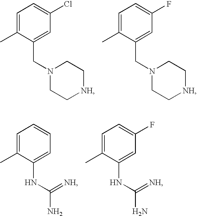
C1=C(C)C(CN2CC[NH]CC2)=CC(Cl)=C1.C1=C(C)C(CN2CC[NH]CC2)=CC(F)=C1.C1=C(C)C(NC(N)=[NH])=CC=C1.C1=C(C)C(NC(N)=[NH])=CC(F)=C1
